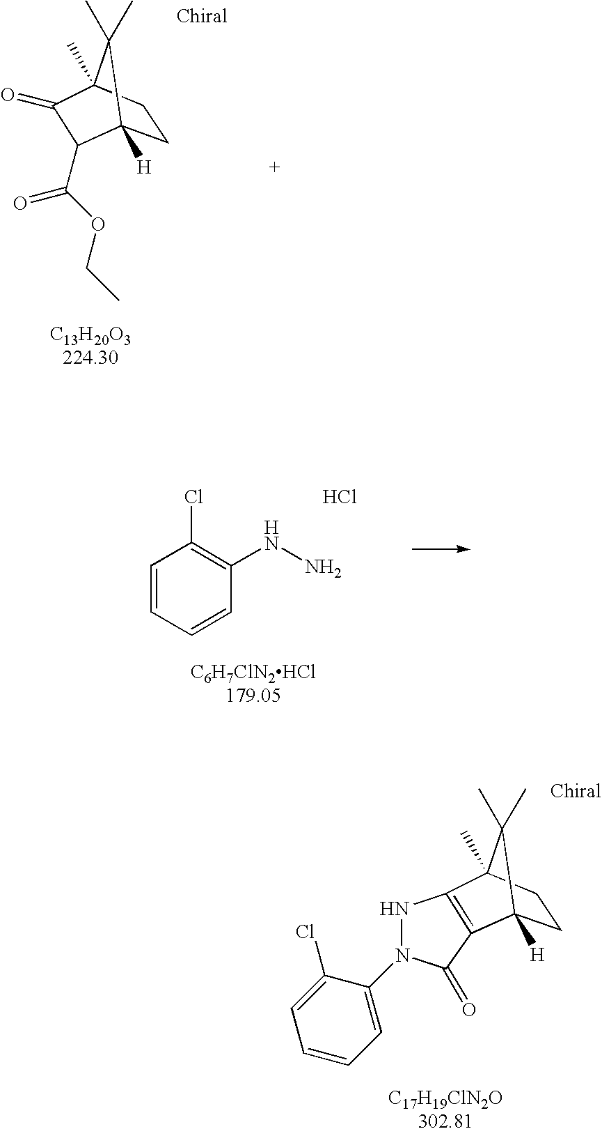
C1CC2(C)C(C)(C)C1([H])C(C(OCC)=O)C2=O.C1=CC=CC(NN)=C1Cl.Cl.C1=C(Cl)C(N2NC3=C(C2=O)C2([H])CCC3(C)C2(C)C)=CC=C1
